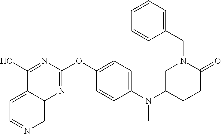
C1=C2C(=CN=C1)N=C(OC1=CC=C(N(C3CCC(=O)N(CC4=CC=CC=C4)C3)C)C=C1)N=C2O
